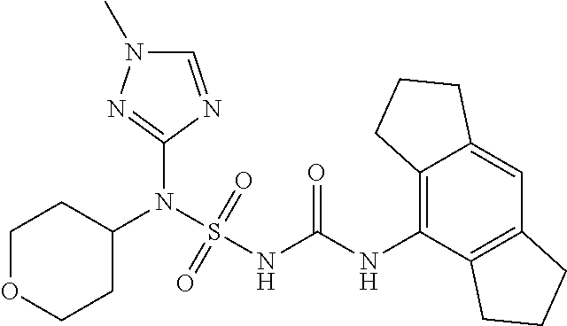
C1(N(S(NC(NC2=C3C(=CC4=C2CCC4)CCC3)=O)(=O)=O)C2CCOCC2)=NN(C)C=N1
